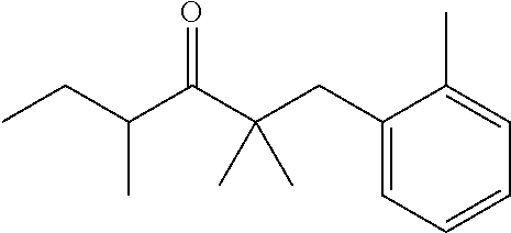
C1(CC(C(C(CC)C)=O)(C)C)=CC=CC=C1C
